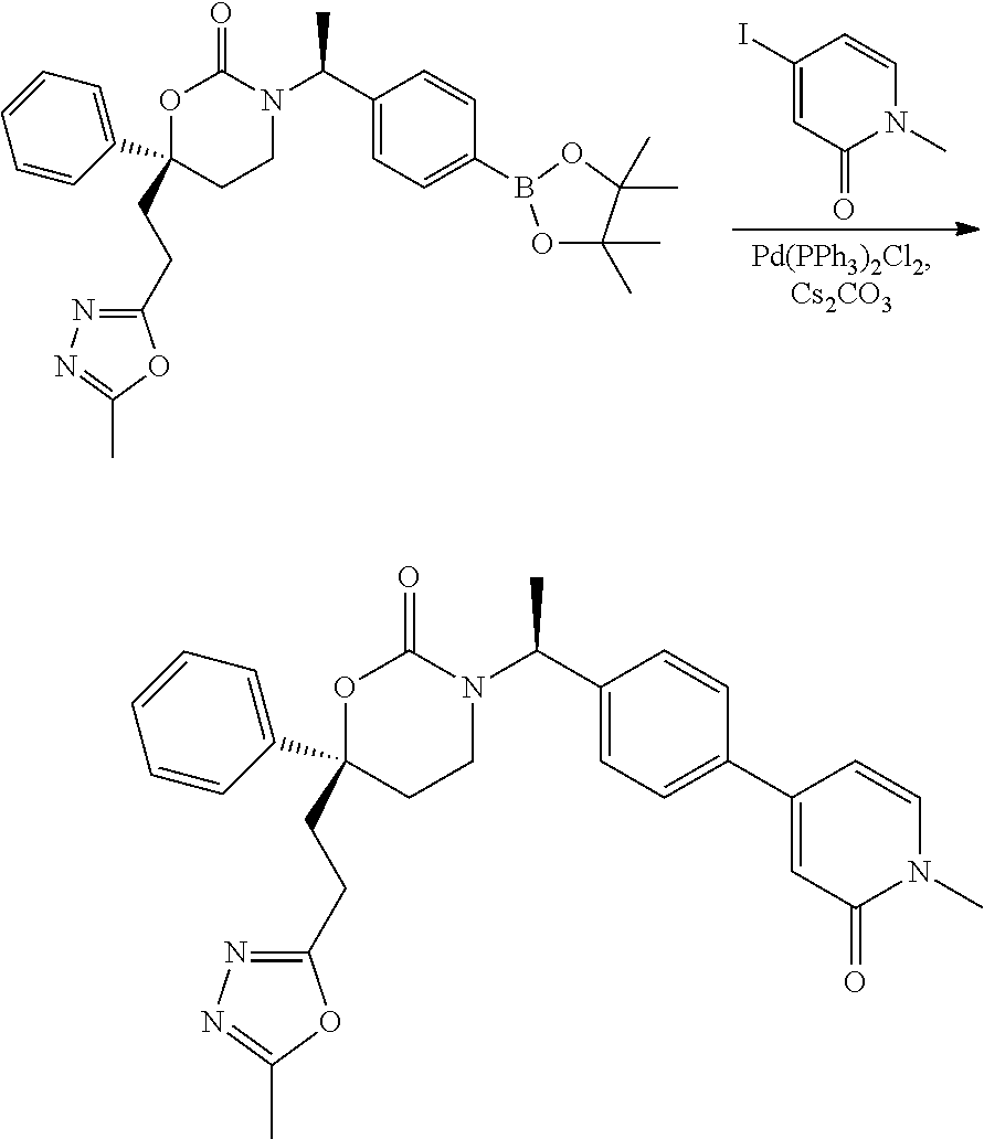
C1(I)=CC(=O)N(C)C=C1.N1(C(C2=CC=C(B3OC(C)(C)C(C)(C)O3)C=C2)C)C(=O)OC(C2=CC=CC=C2)(CCC2=NN=C(C)O2)CC1.N1(C(C2=CC=C(C3=CC(=O)N(C)C=C3)C=C2)C)C(=O)OC(C2=CC=CC=C2)(CCC2=NN=C(C)O2)CC1
